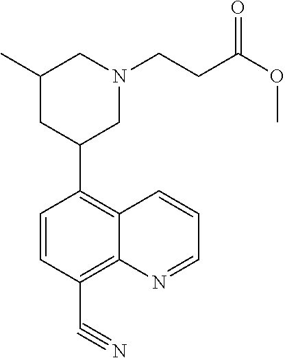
C1(C2CN(CCC(OC)=O)CC(C)C2)=C2C(=C(C#N)C=C1)N=CC=C2
